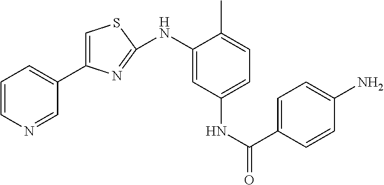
C1=CN=CC(C2=CSC(NC3=CC(NC(=O)C4=CC=C(N)C=C4)=CC=C3C)=N2)=C1
